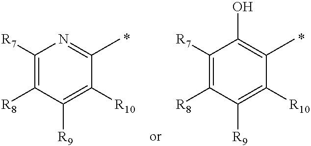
C1([R7])=C([R8])C([R9])=C([R10])C(C)=N1.C1([R7])=C([R8])C([R9])=C([R10])C(C)=C1O
